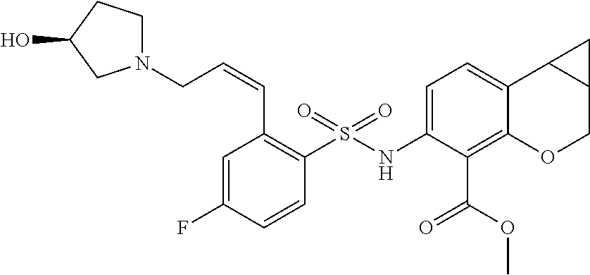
C(C1=C(S(NC2=CC=C3C(=C2C(OC)=O)OCC2C3C2)(=O)=O)C=CC(F)=C1)=CCN1CCC(O)C1
